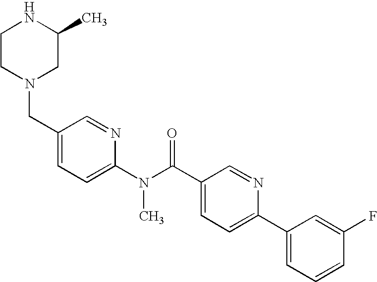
C1CN(CC2=CC=C(N(C(C3=CC=C(C4=CC=CC(F)=C4)N=C3)=O)C)N=C2)CC(C)N1
